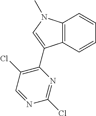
C12=C(C=CC=C1)C(C1=C(Cl)C=NC(Cl)=N1)=CN2C
